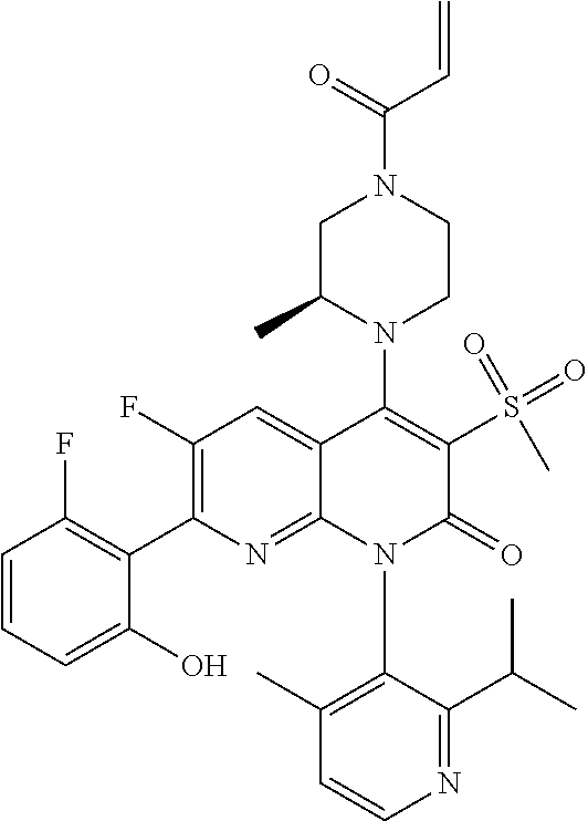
C1=CN=C(C(C)C)C(N2C(=O)C(S(C)(=O)=O)=C(N3C(C)CN(C(=O)C=C)CC3)C3=CC(F)=C(C4=C(F)C=CC=C4O)N=C23)=C1C
